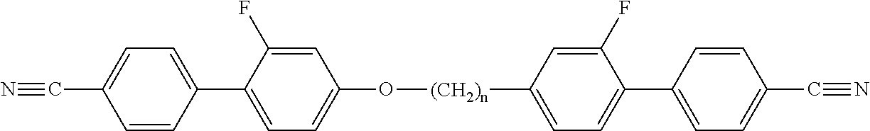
C1=C(F)C(C2=CC=C(C#N)C=C2)=CC=C1O[(CH2)n]C1=CC=C(C2=CC=C(C#N)C=C2)C(F)=C1
